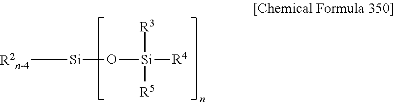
[R3][Si]([R5])([R4])O[Si][R2n-4]
